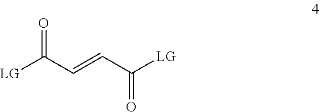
[LG]C(C=CC([LG])=O)=O
